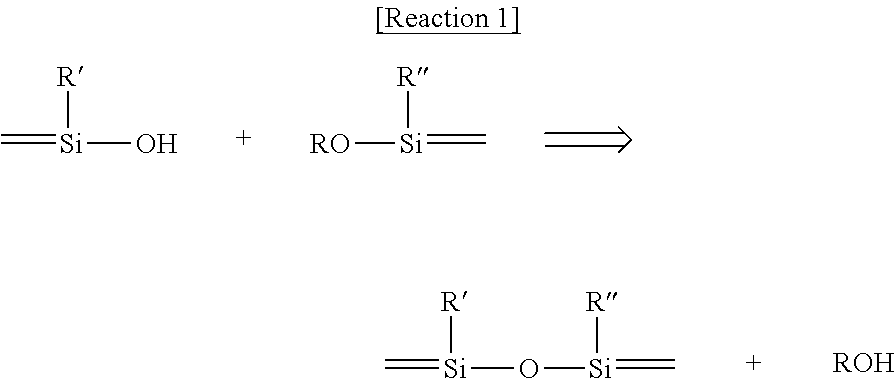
C=[Si]([R])O.[RO][Si]([R])=C.C=[Si]([R])O[Si](=C)[R].[ROH]
